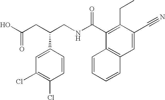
C(CC(CNC(=O)C1=C(CC)C(C#N)=CC2=C1C=CC=C2)C1=CC(Cl)=C(Cl)C=C1)(O)=O
